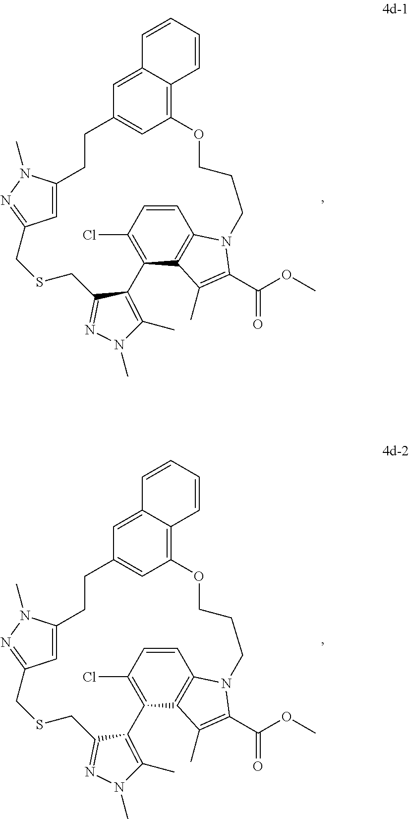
C12=C(Cl)C=CC3=C1C(C)=C(C(=O)OC)N3CCCOC1=C3C(=CC(=C1)CCC1=CC(=NN1C)CSCC1=NN(C)C(C)=C21)C=CC=C3.C12=C(Cl)C=CC3=C1C(C)=C(C(=O)OC)N3CCCOC1=C3C(=CC(=C1)CCC1=CC(=NN1C)CSCC1=NN(C)C(C)=C21)C=CC=C3
